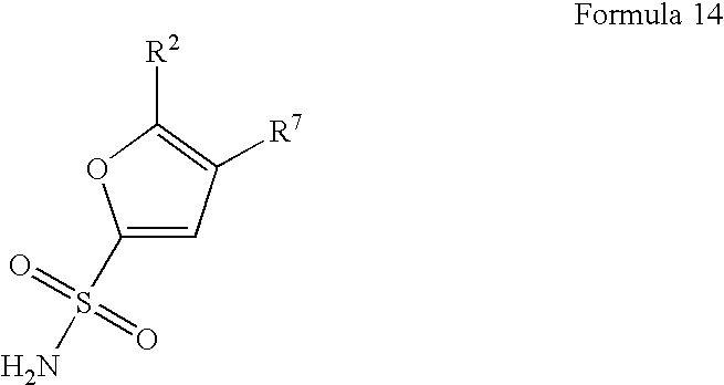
C1(S(N)(=O)=O)=CC([R7])=C([R2])O1
